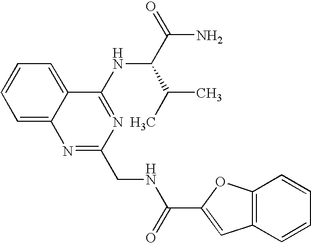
C1=CC=C2C(=C1)N=C(CNC(C1=CC3=C(O1)C=CC=C3)=O)N=C2NC(C(N)=O)C(C)C
